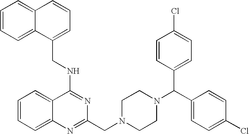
C1=CC=C2C(=C1)C(NCC1=CC=CC3=CC=CC=C13)=NC(CN1CCN(C(C3=CC=C(Cl)C=C3)C3=CC=C(Cl)C=C3)CC1)=N2
